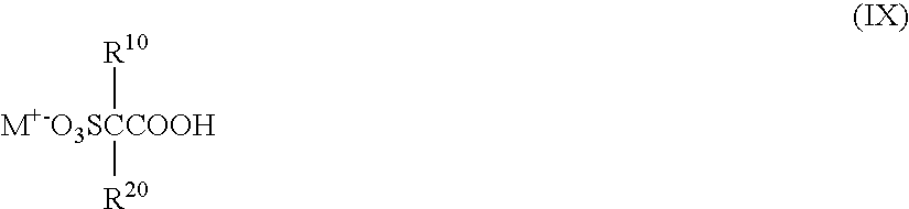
[M+-O3SCCOOH]([R10])[R20]
